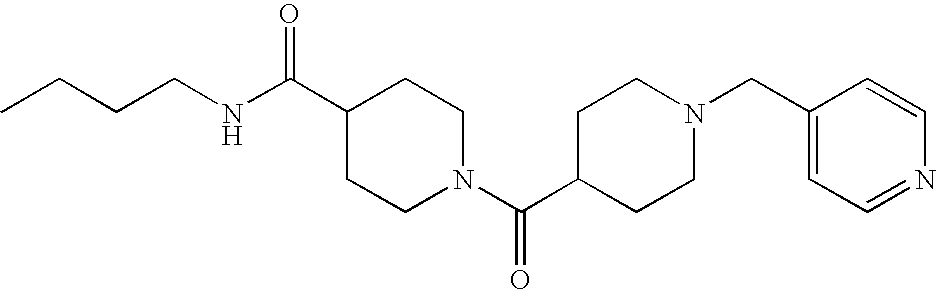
N(C(C1CCN(C(C2CCN(CC3=CC=NC=C3)CC2)=O)CC1)=O)CCCC
